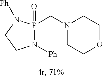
N1([Ph])P(CN2CCOCC2)(=O)N([Ph])CC1
